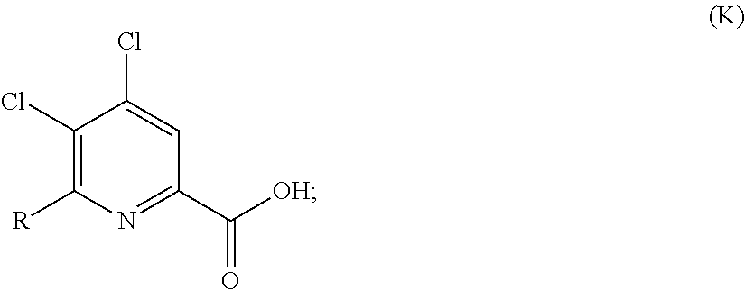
C1([R])=C(Cl)C(Cl)=CC(C([OH])=O)=N1
